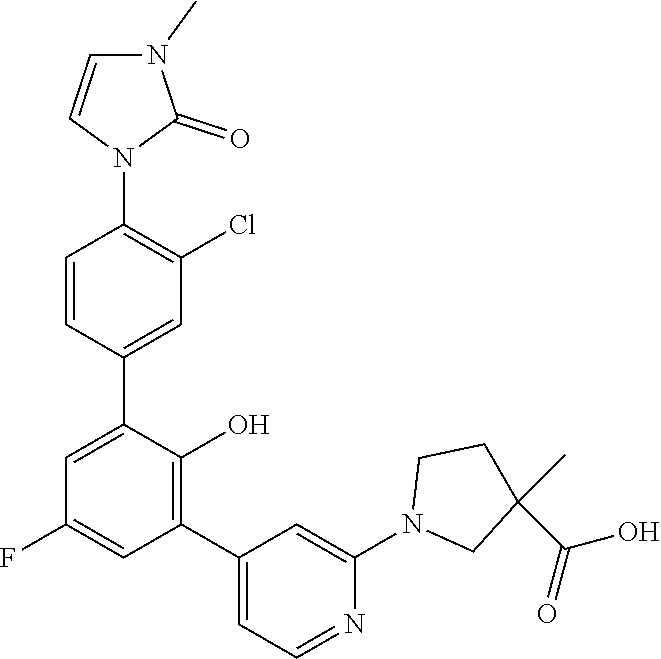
C1=CC(C2=CC(F)=CC(C3=CC=NC(N4CC(C)(C(=O)O)CC4)=C3)=C2O)=CC(Cl)=C1N1C(=O)N(C)C=C1
